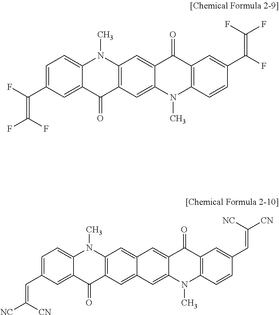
C1=C(C(=C(F)F)F)C=C2C(=C1)N(C)C1=C(C2=O)C=C2C(=C1)C(=O)C1=C(N2C)C=CC(C(=C(F)F)F)=C1.C1=C(C=C([NC])[CN])C=C2C(=C1)N(C)C1=C(C2=O)C=C2C(=C1)C=C1C(=C2)N(C)C2=C(C1=O)C=C(C=C([CN])[NC])C=C2
